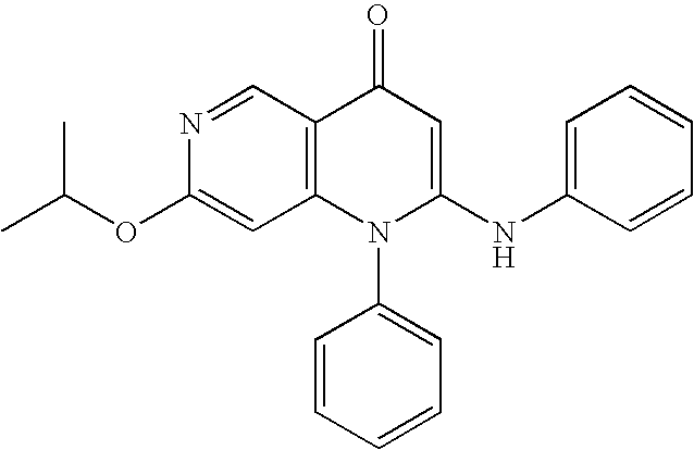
C1(OC(C)C)=CC2=C(C=N1)C(=O)C=C(NC1=CC=CC=C1)N2C1=CC=CC=C1
